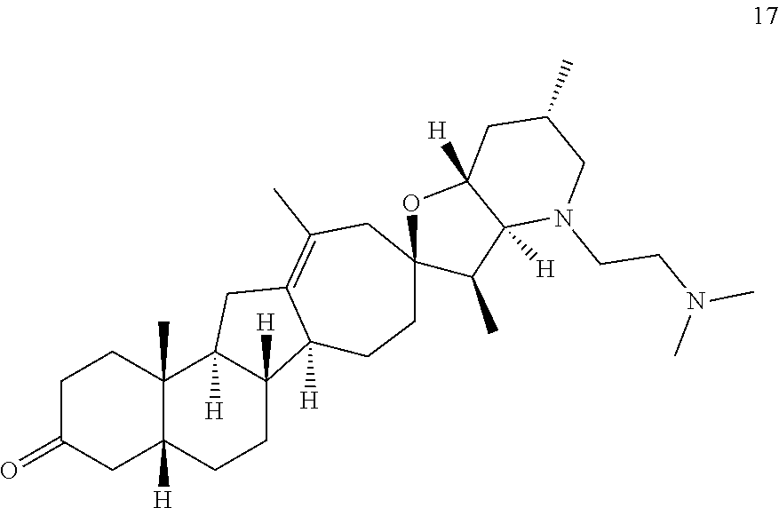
C1C(=O)CC2([H])C(C)(C1)C1([H])C([H])(CC2)C2([H])C(=C(C)CC3(CC2)C(C)C2([H])C([H])(O3)CC(C)CN2CCN(C)C)C1
